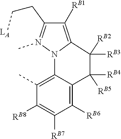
[RB2]C1([RB3])C2=C([RB1])C(CC[LA])=N(C)N2C2=C(C)C([RB8])=C([RB7])C([RB6])=C2C1([RB5])[RB4]
